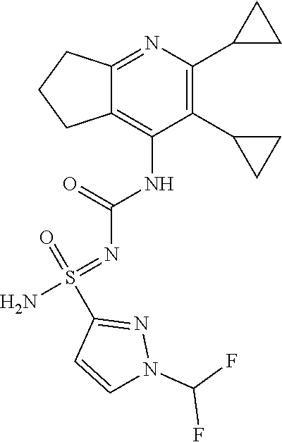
C12=NC(C3CC3)=C(C3CC3)C(NC(N=S(N)(=O)C3=NN(C(F)F)C=C3)=O)=C1CCC2
